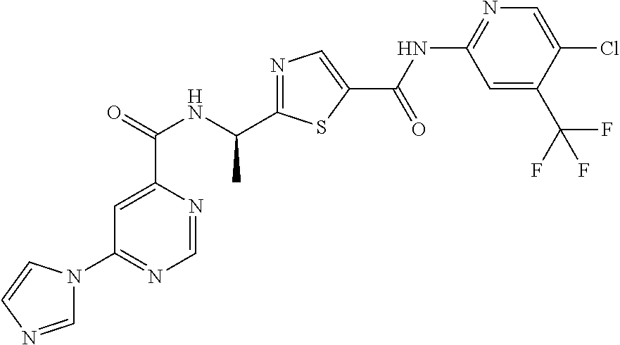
N1=C(C(NC(C2=CC(N3C=NC=C3)=NC=N2)=O)C)SC(C(=O)NC2=NC=C(Cl)C(C(F)(F)F)=C2)=C1
